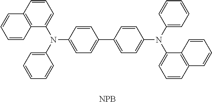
C1=C(C2=CC=C(N(C3=CC=CC=C3)C3=CC=CC4=C3C=CC=C4)C=C2)C=CC(N(C2=CC=CC=C2)C2=CC=CC3=C2C=CC=C3)=C1.[NPB]
